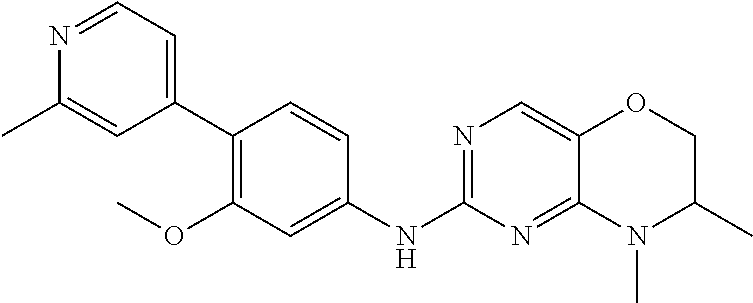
C1(C2=CC=NC(C)=C2)=C(OC)C=C(NC2=NC=C3C(=N2)N(C)C(C)CO3)C=C1
